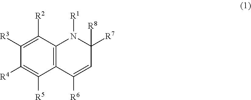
C1([R3])=C([R2])C2=C(C([R5])=C1[R4])C([R6])=CC([R8])([R7])N2[R1]
